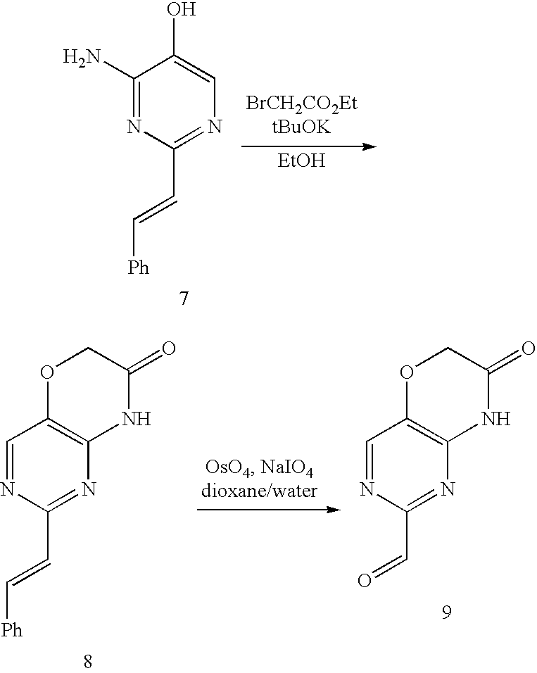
C1(N)=NC(C=C[Ph])=NC=C1O.[EtOH].C1=NC(C=C[Ph])=NC2=C1OCC(=O)N2.C1=NC(C=O)=NC2=C1OCC(=O)N2
